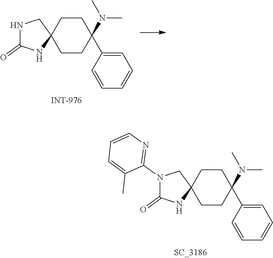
N1(C2=NC=CC=C2C)C(=O)NC2(C1)CCC(N(C)C)(C1=CC=CC=C1)CC2.N1C(=O)NC2(C1)CCC(N(C)C)(C1=CC=CC=C1)CC2
